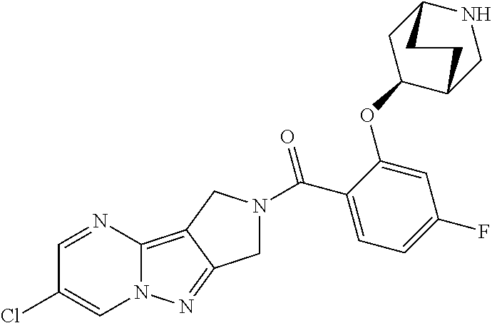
C1=NC2=C3C(=NN2C=C1Cl)CN(C(C1=CC=C(F)C=C1OC1CC2NCC1CC2)=O)C3
